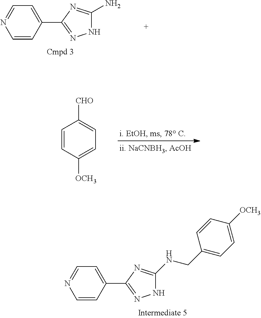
C1=CC(C2=NNC(N)=N2)=CC=N1.C1=CC([OCH3])=CC=C1[CHO].C1=CC(C2=NNC(NCC3=CC=C([OCH3])C=C3)=N2)=CC=N1
